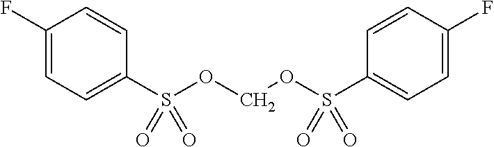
C1(F)=CC=C(S(OCOS(C2=CC=C(F)C=C2)(=O)=O)(=O)=O)C=C1
